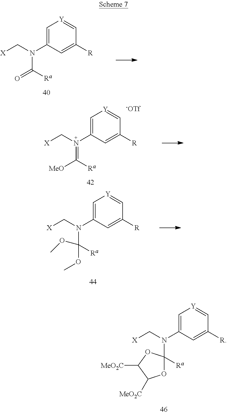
C1=C(N(C[X])C2([Ra])OC([MeO2C])C([MeO2C])O2)C=C([R])C=[Y]1.C1=C(N(C[X])C(=O)[Ra])C=C([R])C=[Y]1.C1=C(N(C[X])=C([MeO])[Ra])C=C([R])C=[Y]1.[-OTf].C1=C(N(C[X])C(OC)(OC)[Ra])C=C([R])C=[Y]1
